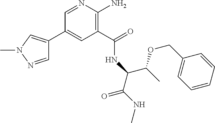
C1(C2=CN(C)N=C2)=CC(C(=O)NC(C(OCC2=CC=CC=C2)C)C(=O)NC)=C(N)N=C1
